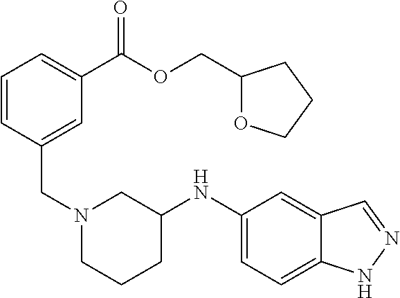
C12=CC=C(NC3CN(CC4=CC(C(OCC5OCCC5)=O)=CC=C4)CCC3)C=C1C=NN2
